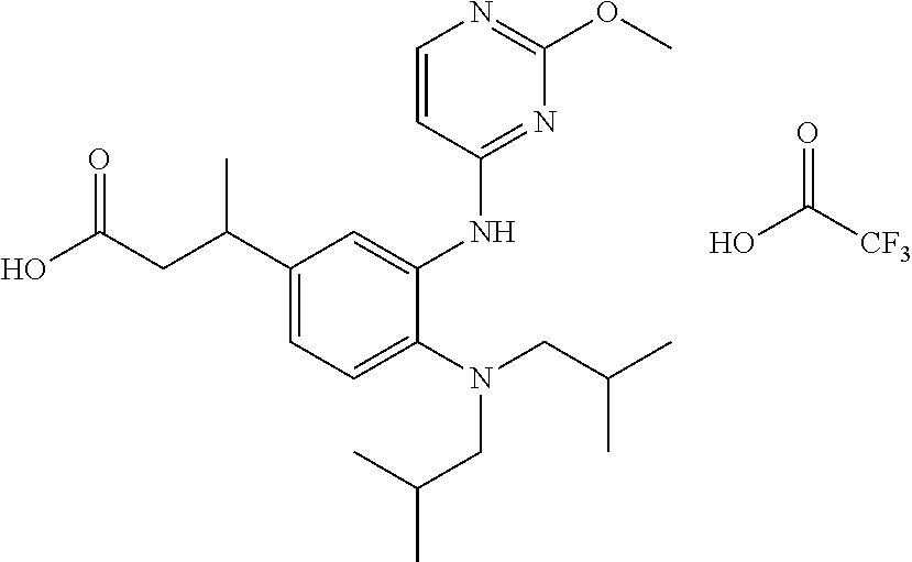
C1(C(CC(O)=O)C)=CC=C(N(CC(C)C)CC(C)C)C(NC2=NC(OC)=NC=C2)=C1.[CF3]C(O)=O
